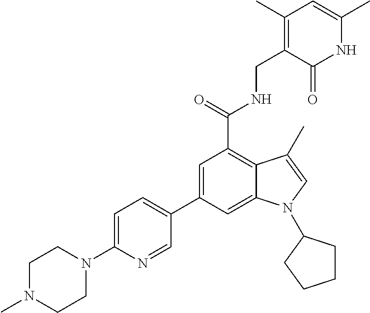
N1C(C)=CC(C)=C(CNC(C2=C3C(=CC(C4=CC=C(N5CCN(C)CC5)N=C4)=C2)N(C2CCCC2)C=C3C)=O)C1=O
